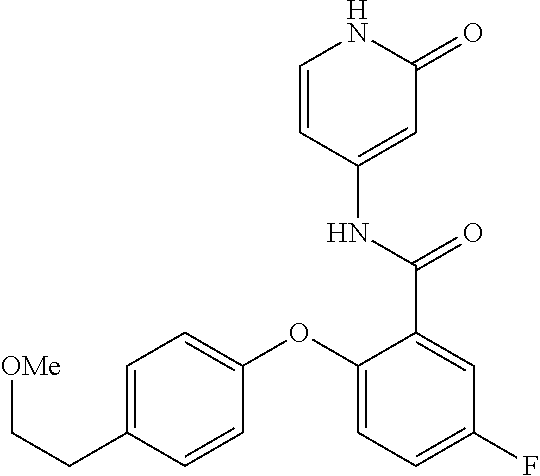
C1=CC(NC(=O)C2=CC(F)=CC=C2OC2=CC=C(CC[OMe])C=C2)=CC(=O)N1
